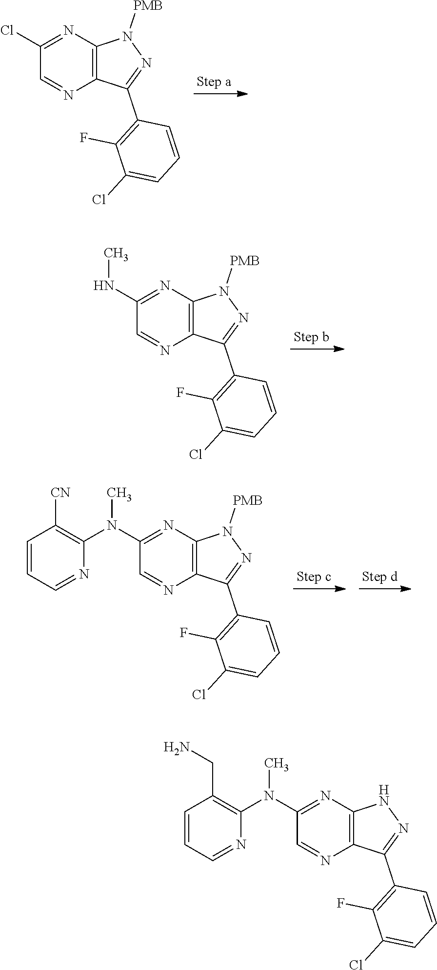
C1(Cl)=NC2=C(N=C1)C(C1=C(F)C(Cl)=CC=C1)=NN2[PMB].C1(NC)=NC2=C(N=C1)C(C1=C(F)C(Cl)=CC=C1)=NN2[PMB].C1(N(C2=C([CN])C=CC=N2)C)=NC2=C(N=C1)C(C1=C(F)C(Cl)=CC=C1)=NN2[PMB].C1(N(C2=C(CN)C=CC=N2)C)=NC2=C(N=C1)C(C1=C(F)C(Cl)=CC=C1)=NN2
